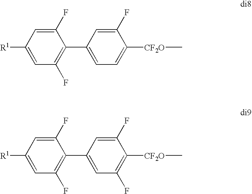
C1([R1])=CC(F)=C(C2=CC=C([CF2O]C)C(F)=C2)C(F)=C1.C1([R1])=CC(F)=C(C2=CC(F)=C([CF2O]C)C(F)=C2)C(F)=C1
